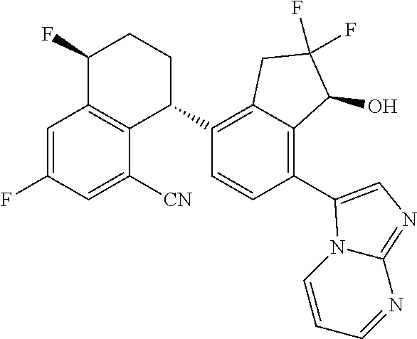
C1=C(F)C=C([CN])C2=C1C(F)CCC2C1=C2C(=C(C3=CN=C4N=CC=CN43)C=C1)C(O)C(F)(F)C2
